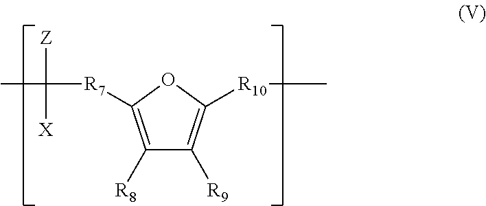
C1([R8])=C([R7]C(C)([Z])[X])OC([R10]C)=C1[R9]
